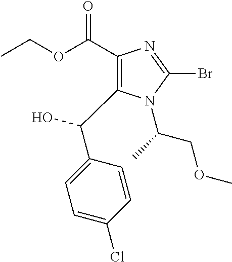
C1(C(OCC)=O)=C(C(O)C2=CC=C(Cl)C=C2)N(C(C)COC)C(Br)=N1
